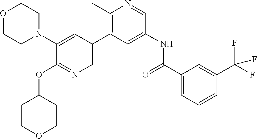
O1CCN(C2=CC(C3=C(C)N=CC(NC(C4=CC=CC(C(F)(F)F)=C4)=O)=C3)=CN=C2OC2CCOCC2)CC1
